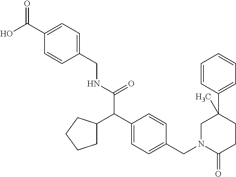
C1=CC(CNC(C(C2=CC=C(CN3C(=O)CCC(C4=CC=CC=C4)(C)C3)C=C2)C2CCCC2)=O)=CC=C1C(O)=O
